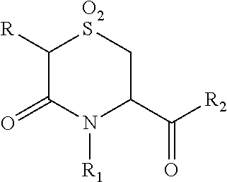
C1([R])C(=O)N([R1])C(C([R2])=O)C[O2S]1
